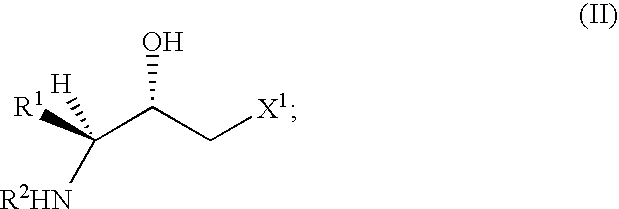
C(C([R1])([R2HN])[H])(C[X1])O
